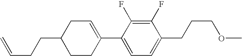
C1(F)=C(F)C(C2=CCC(CCC=C)CC2)=CC=C1CCCOC
